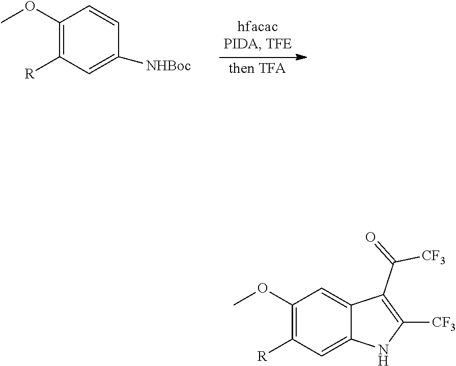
C1(OC)=C([R])C=C([NHBoc])C=C1.C1(OC)=C([R])C=C2C(=C1)C(C(=O)[CF3])=C([CF3])N2
